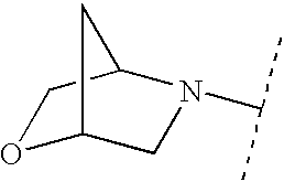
O1C2CN(C(C)C)C(C1)C2
